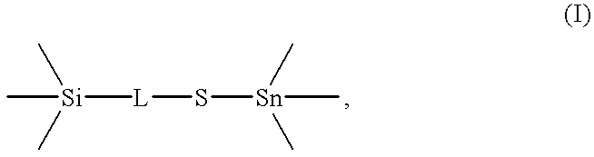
C[Si]([L]S[Sn](C)(C)C)(C)C
